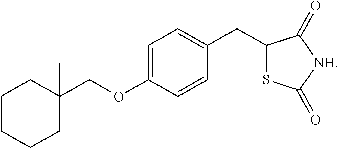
C1CCC(COC2=CC=C(CC3SC(=O)[NH]C3=O)C=C2)(C)CC1
